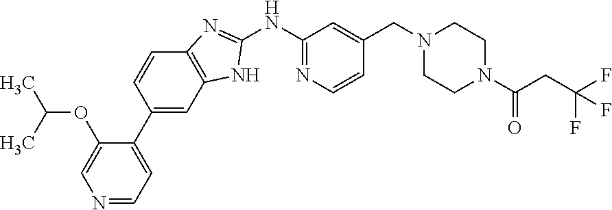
N1=CC=C(C2=CC3=C(C=C2)N=C(NC2=NC=CC(CN4CCN(C(CC(F)(F)F)=O)CC4)=C2)N3)C(OC(C)C)=C1
